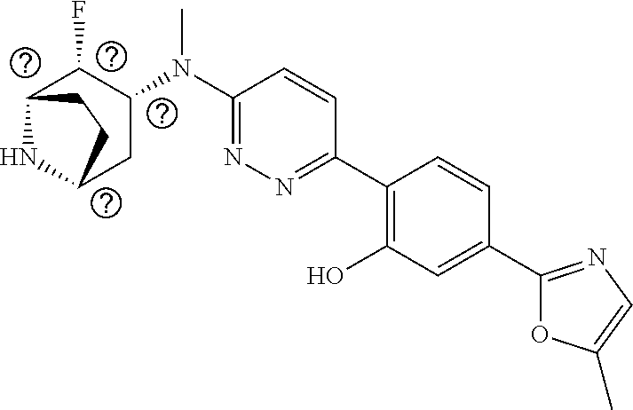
C1(C2=C(O)C=C(C3=NC=C(C)O3)C=C2)=NN=C(N(C2C(F)C3NC(C2)CC3)C)C=C1
